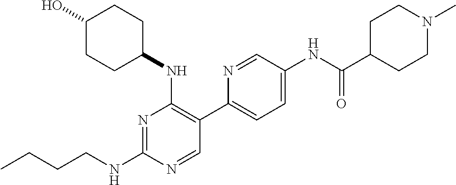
CCCCNC1=NC(NC2CCC(O)CC2)=C(C2=CC=C(NC(C3CCN(C)CC3)=O)C=N2)C=N1
